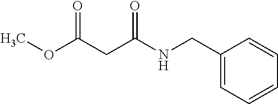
COC(CC(NCC1=CC=CC=C1)=O)=O
